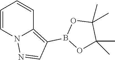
C1=CN2C(=C(B3OC(C)(C)C(C)(C)O3)C=N2)C=C1
